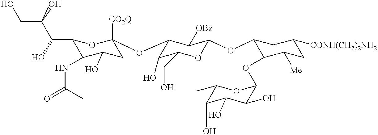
C1(O)C(CO)OC(OC2C(OC3C(O)C(O)C(O)C(C)O3)C([Me])CC([CONH(CH2)2NH2])C2)C([OBz])C1OC1([CO2Q])CC(O)C(NC(=O)C)C(C(C(CO)O)O)O1
